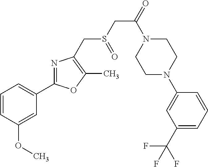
C1=CC(OC)=CC(C2=NC(CS(CC(=O)N3CCN(C4=CC(C(F)(F)F)=CC=C4)CC3)=O)=C(C)O2)=C1
